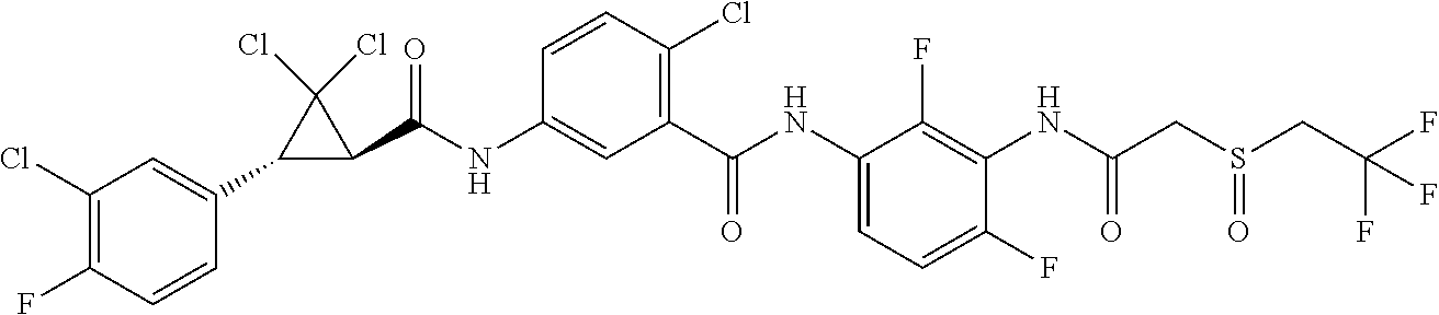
C1(C(NC2=CC(C(NC3=CC=C(F)C(NC(=O)CS(=O)CC(F)(F)F)=C3F)=O)=C(Cl)C=C2)=O)C(Cl)(Cl)C1C1=CC(Cl)=C(F)C=C1
